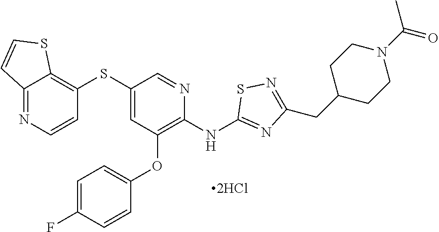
C1(SC2=C3C(=NC=C2)C=CS3)=CC(OC2=CC=C(F)C=C2)=C(NC2=NC(CC3CCN(C(=O)C)CC3)=NS2)N=C1
